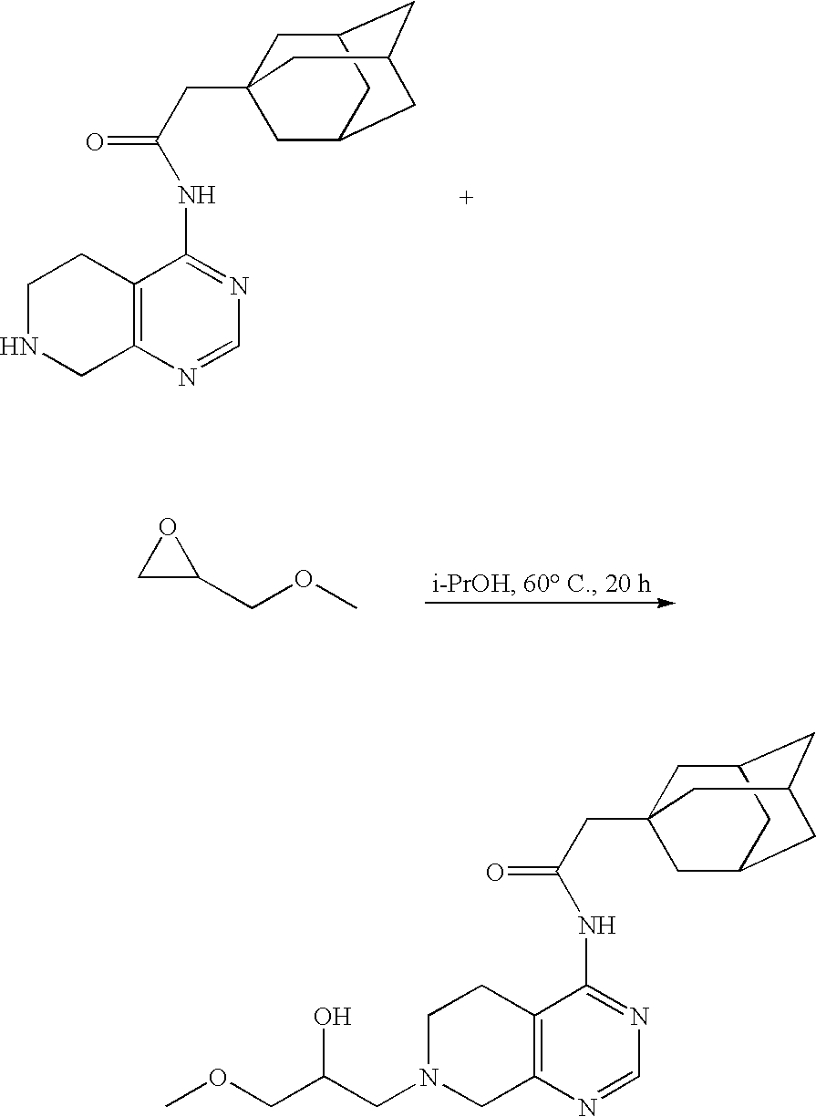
C1C(COC)O1.C12=C(N=CN=C1NC(CC13CC4CC(CC(C1)C4)C3)=O)CNCC2.C12=C(N=CN=C1NC(CC13CC4CC(CC(C1)C4)C3)=O)CN(CC(COC)O)CC2
